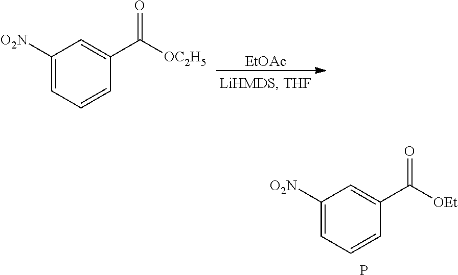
[EtOAc].C1([O2N])=CC=CC(C([OC2H5])=O)=C1.C1([O2N])=CC=CC(C([OEt])=O)=C1.P
